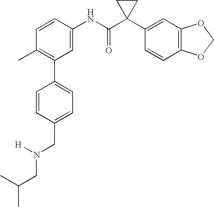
C1(NC(C2(C3=CC4=C(C=C3)OCO4)CC2)=O)=CC(C2=CC=C(CN(CC(C)C)[H])C=C2)=C(C)C=C1
